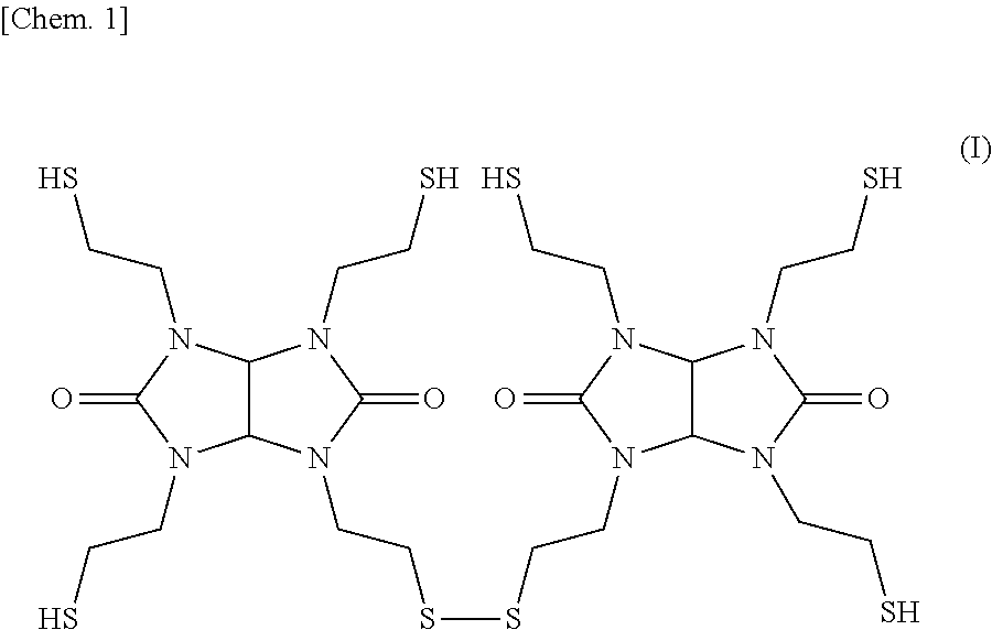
C12C(N(CCSSCCN3C4C(N(CCS)C3=O)N(CCS)C(=O)N4CCS)C(=O)N1CCS)N(CCS)C(=O)N2CCS
